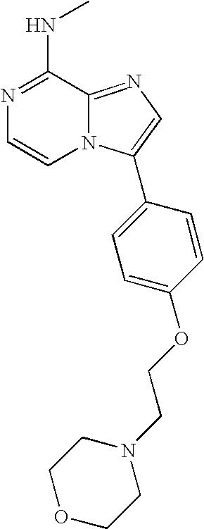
N1=C(NC)C2=NC=C(C3=CC=C(OCCN4CCOCC4)C=C3)N2C=C1
